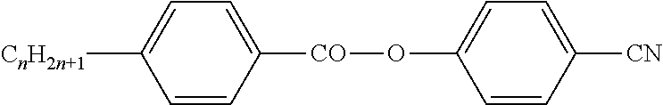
C1=CC([CO]OC2=CC=C([CN])C=C2)=CC=C1[CnH2n+1]
